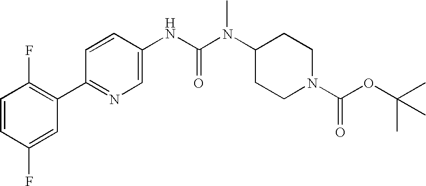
C1=CC(F)=CC(C2=NC=C(NC(N(C3CCN(C(=O)OC(C)(C)C)CC3)C)=O)C=C2)=C1F
